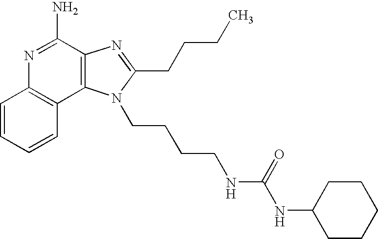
C1=CC=CC2=C1N=C(N)C1=C2N(CCCCNC(NC2CCCCC2)=O)C(CCCC)=N1
